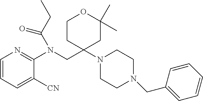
C1=CC=C([CN])C(N(CC2(N3CCN(CC4=CC=CC=C4)CC3)CC(C)(C)OCC2)C(CC)=O)=N1
